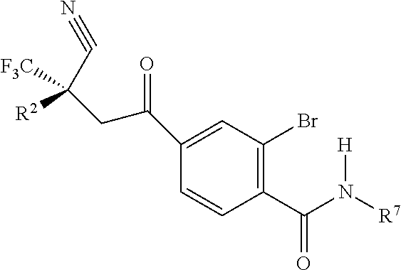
C1(C(N([R7])[H])=O)=C(Br)C=C(C(CC(C#N)([F3C])[R2])=O)C=C1
